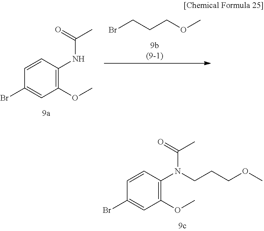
C1(OC)=C(N(C(C)=O)CCCOC)C=CC(Br)=C1.C1(OC)=C(NC(C)=O)C=CC(Br)=C1.BrCCCOC
